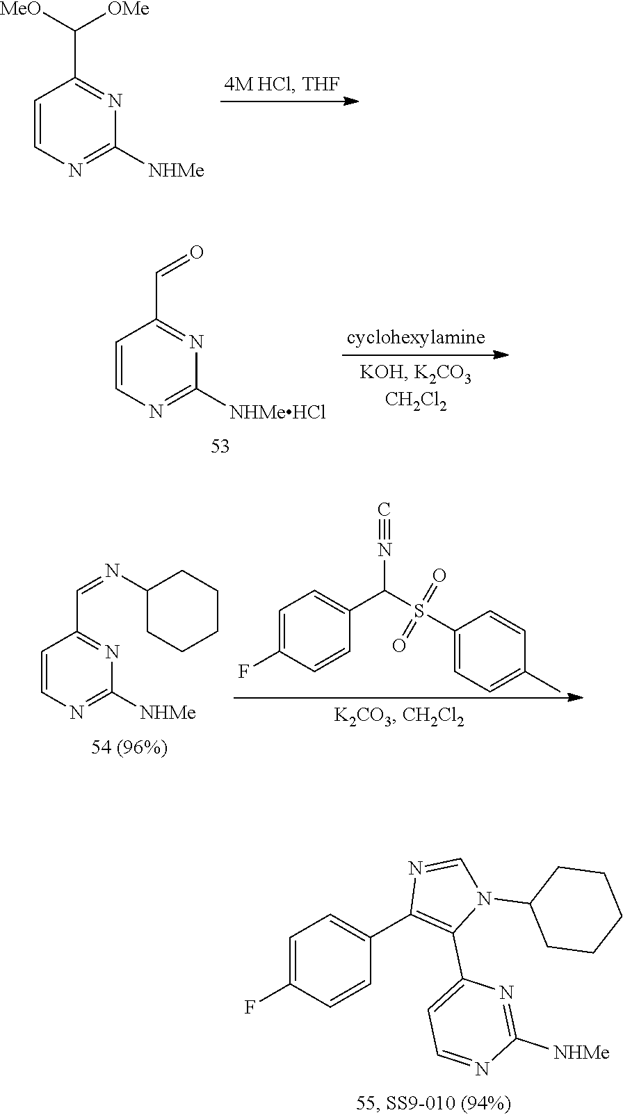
C1=C(F)C=CC(C2=C(C3=CC=NC([NHMe])=N3)N(C3CCCCC3)C=N2)=C1.C1=CN=C([NHMe])N=C1C([OMe])[MeO].C1=CN=C([NHMeHCl])N=C1C=O.C1=C(F)C=CC(C(S(C2=CC=C(C)C=C2)(=O)=O)N#C)=C1.C1=CN=C([NHMe])N=C1C=NC1CCCCC1
